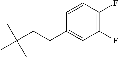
CC(CCC1=CC(F)=C(F)C=C1)(C)C
